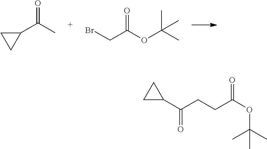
C1(C(C)=O)CC1.BrCC(OC(C)(C)C)=O.C1(C(CCC(OC(C)(C)C)=O)=O)CC1
